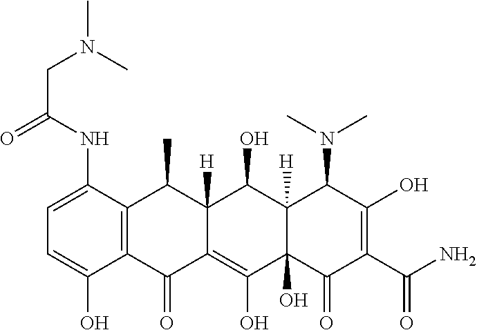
C1=C(NC(CN(C)C)=O)C2=C(C(O)=C1)C(=O)C1=C(O)C3(O)C([H])(C(O)C1([H])C2C)C(N(C)C)C(O)=C(C(N)=O)C3=O
